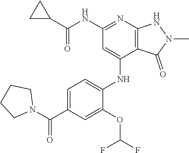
C(NC1=NC2=C(C(NC3=CC=C(C(N4CCCC4)=O)C=C3OC(F)F)=C1)C(=O)N(C)N2)(=O)C1CC1
